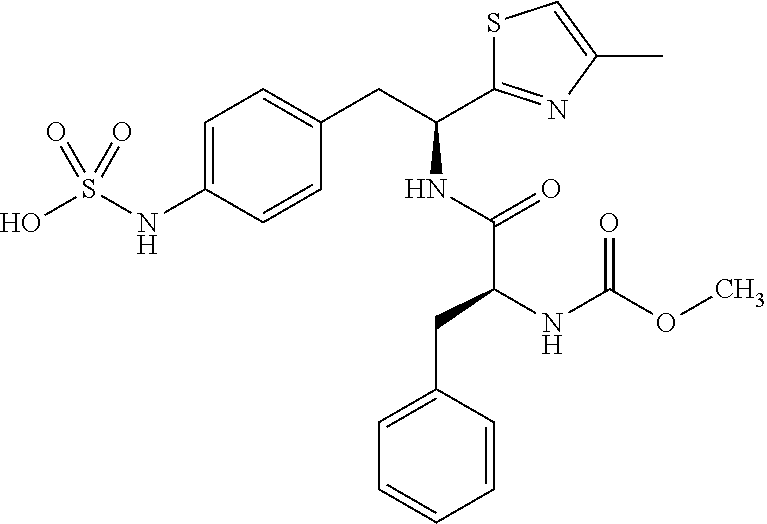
C1=C(NS(O)(=O)=O)C=CC(CC(C2=NC(C)=CS2)NC(C(NC(OC)=O)CC2=CC=CC=C2)=O)=C1
